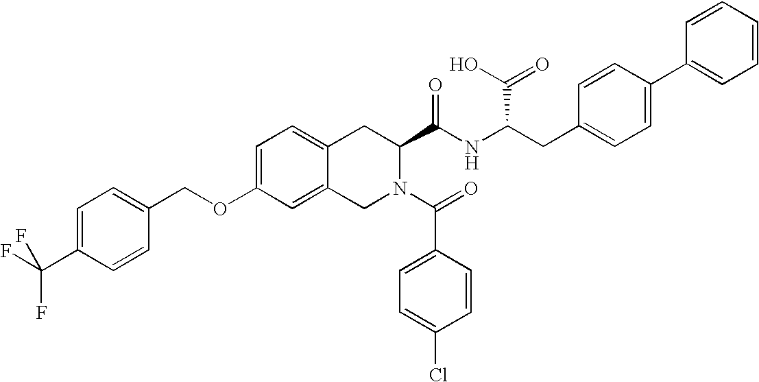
C12=CC=C(OCC3=CC=C(C(F)(F)F)C=C3)C=C1CN(C(=O)C1=CC=C(Cl)C=C1)C(C(NC(CC1=CC=C(C3=CC=CC=C3)C=C1)C(O)=O)=O)C2
